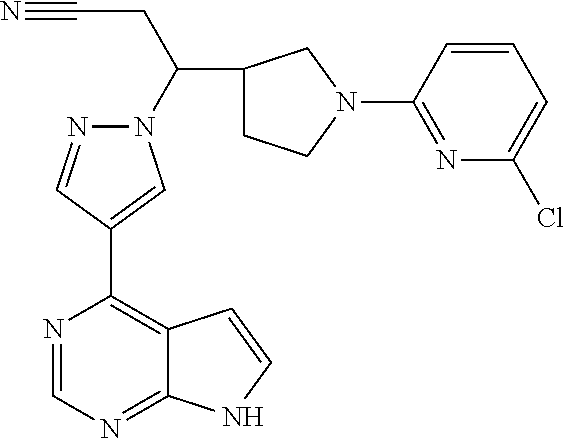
C1(C2=CN(C(CC#N)C3CCN(C4=NC(Cl)=CC=C4)C3)N=C2)=C2C(=NC=N1)NC=C2
